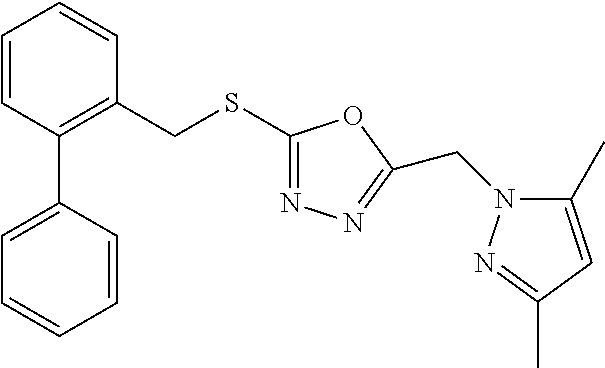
C1=CC(C2=CC=CC=C2)=C(CSC2=NN=C(CN3C(C)=CC(C)=N3)O2)C=C1
